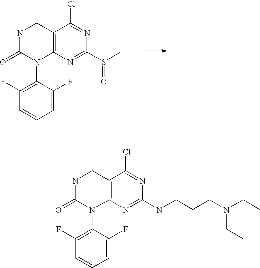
C12=C(N=C(S(C)=O)N=C1Cl)N(C1=C(F)C=CC=C1F)C(=O)NC2.C12=C(N=C(NCCCN(CC)CC)N=C1Cl)N(C1=C(F)C=CC=C1F)C(=O)NC2
